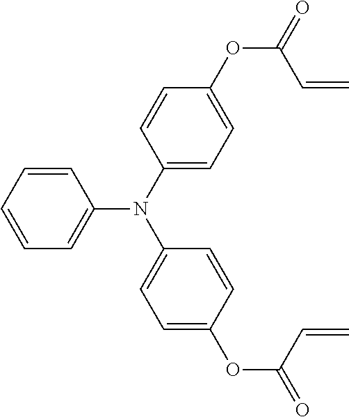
C1=CC=CC(N(C2=CC=C(OC(=O)C=C)C=C2)C2=CC=C(OC(=O)C=C)C=C2)=C1
